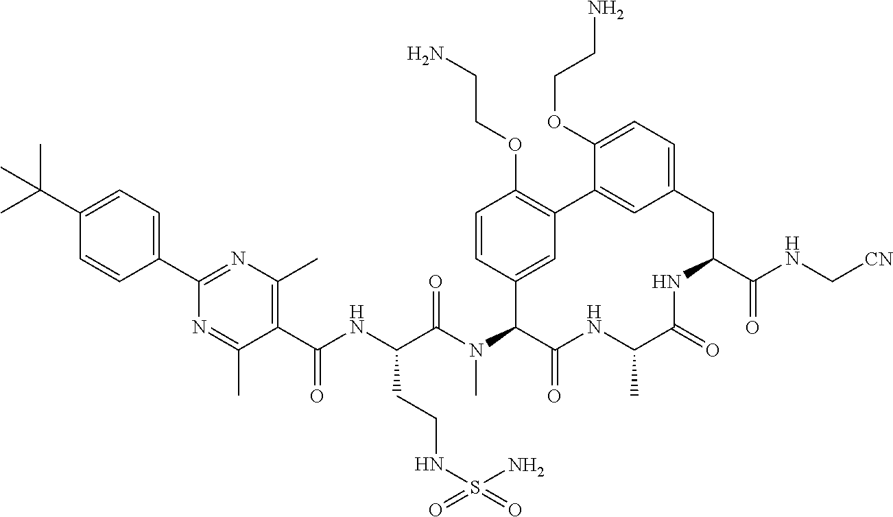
C1(C(NC(C(N(C2C(=O)NC(C)C(=O)NC(C(NC[CN])=O)CC3=CC=C(OCCN)C(=C3)C3=C(OCCN)C=CC2=C3)C)=O)CCNS(N)(=O)=O)=O)=C(C)N=C(C2=CC=C(C(C)(C)C)C=C2)N=C1C
